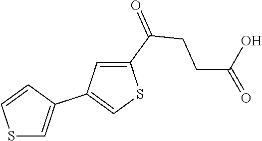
C1(C(=O)CCC(O)=O)=CC(C2=CSC=C2)=CS1
